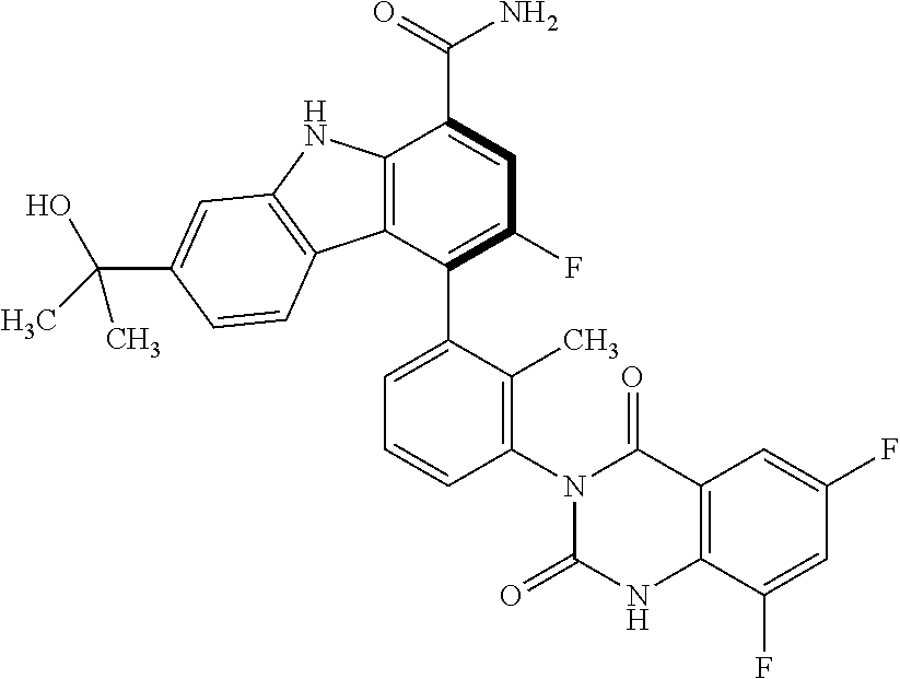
C12=C(C(C3=CC=CC(N4C(=O)NC5=C(C4=O)C=C(F)C=C5F)=C3C)=C(F)C=C1C(=O)N)C1=C(N2)C=C(C(C)(O)C)C=C1
